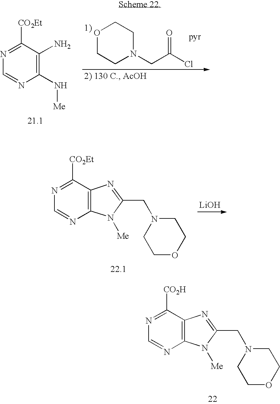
N1=C([CO2Et])C2=C(N=C1)N([Me])C(CN1CCOCC1)=N2.[LiOH].N1=C([CO2H])C2=C(N=C1)N([Me])C(CN1CCOCC1)=N2.O1CCN(CC(Cl)=O)CC1.N1=C([CO2Et])C(N)=C(N[Me])N=C1
